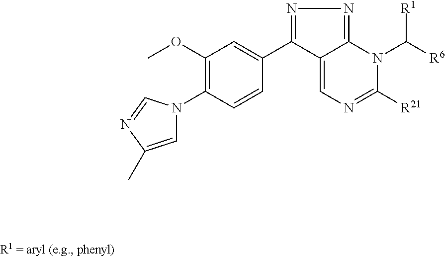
C12=CN=C([R21])N(C([R6])[R1])C1=NN=C2C1=CC(OC)=C(N2C=C(C)N=C2)C=C1
